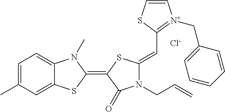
C1=C(C)C=C2C(=C1)N(C)C(=C1C(=O)N(CC=C)C(=CC3=[N+](CC4=CC=CC=C4)C=CS3)S1)S2.[Cl-]
